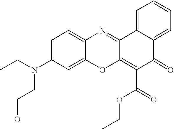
C1=C2C3=NC4=CC=C(N(CC)CCO)C=C4OC3=C(C(=O)OCC)C(=O)C2=CC=C1
